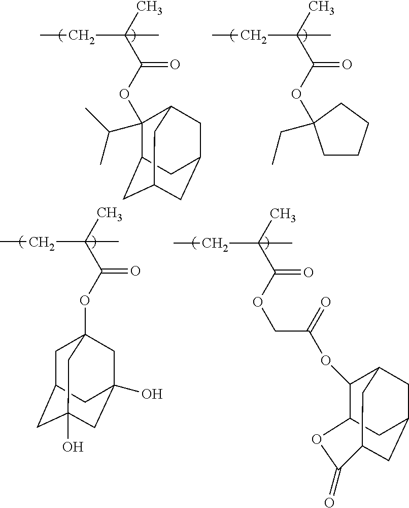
C1(OC(=O)C(C)(C)CC)(C(C)C)C2CC3CC(CC1C3)C2.O(C(=O)C(C)(C)CC)C1(CC)CCCC1.C1C2CC3(O)CC(O)(CC1(OC(C(C)(C)CC)=O)C3)C2.C12CC3CC(CC(C3)C(=O)O1)C2OC(COC(C(C)(C)CC)=O)=O
